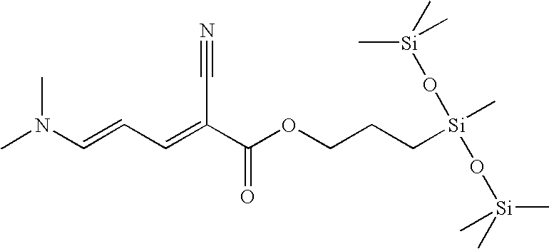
CN(C=CC=C(C(OCCC[Si](C)(O[Si](C)(C)C)O[Si](C)(C)C)=O)C#N)C
